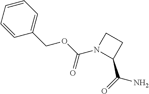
C(N)(=O)C1CCN1C(OCC1=CC=CC=C1)=O
